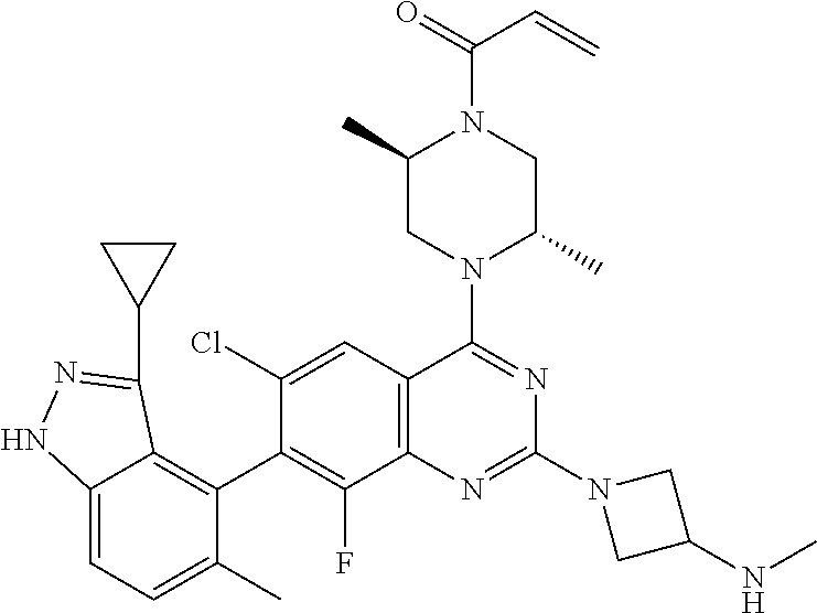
C12=C(C=C(Cl)C(C3=C4C(=CC=C3C)NN=C4C3CC3)=C1F)C(N1C(C)CN(C(=O)C=C)C(C)C1)=NC(N1CC(NC)C1)=N2
